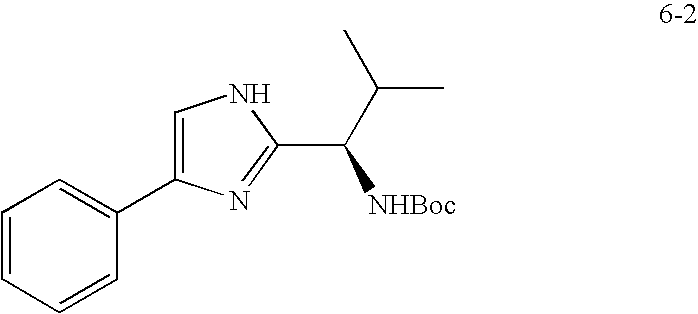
C1=CC=CC(C2=CNC(C(C(C)C)[NHBoc])=N2)=C1
